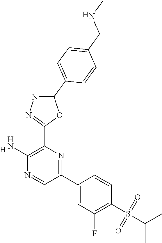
[H].C1(N)=C(C2=NN=C(C3=CC=C(CNC)C=C3)O2)N=C(C2=CC(F)=C(S(C(C)C)(=O)=O)C=C2)C=N1.[H]
